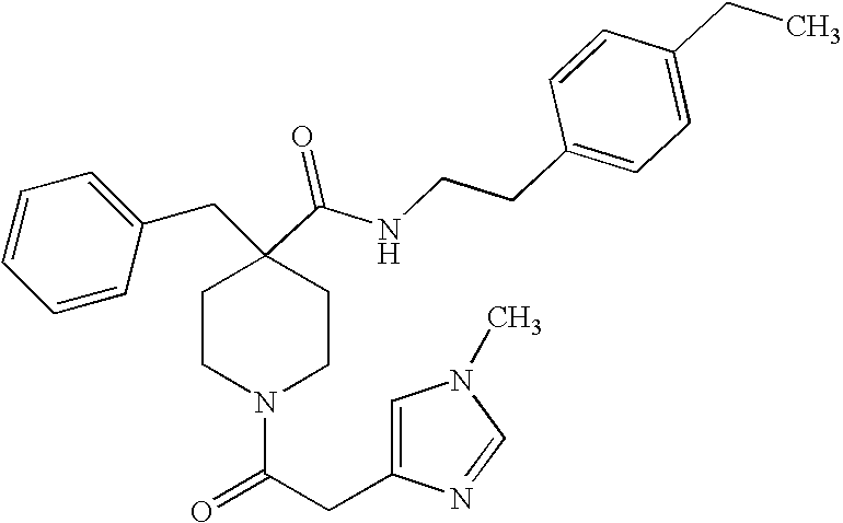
C1=CC=CC(CC2(C(=O)NCCC3=CC=C(CC)C=C3)CCN(C(CC3=CN(C)C=N3)=O)CC2)=C1
